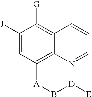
C1([J])=CC([A]B[D][E])=C2C(=C1[G])C=CC=N2
